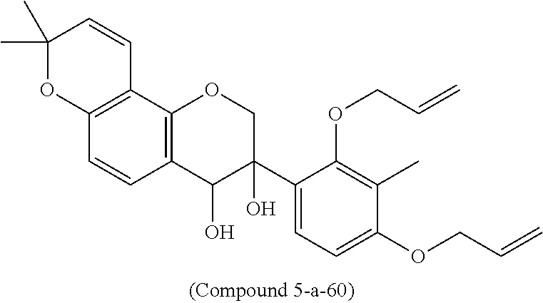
C12=C(C3=C(C=C1)C(O)C(C1=CC=C(OCC=C)C(C)=C1OCC=C)(O)CO3)C=CC(C)(C)O2
